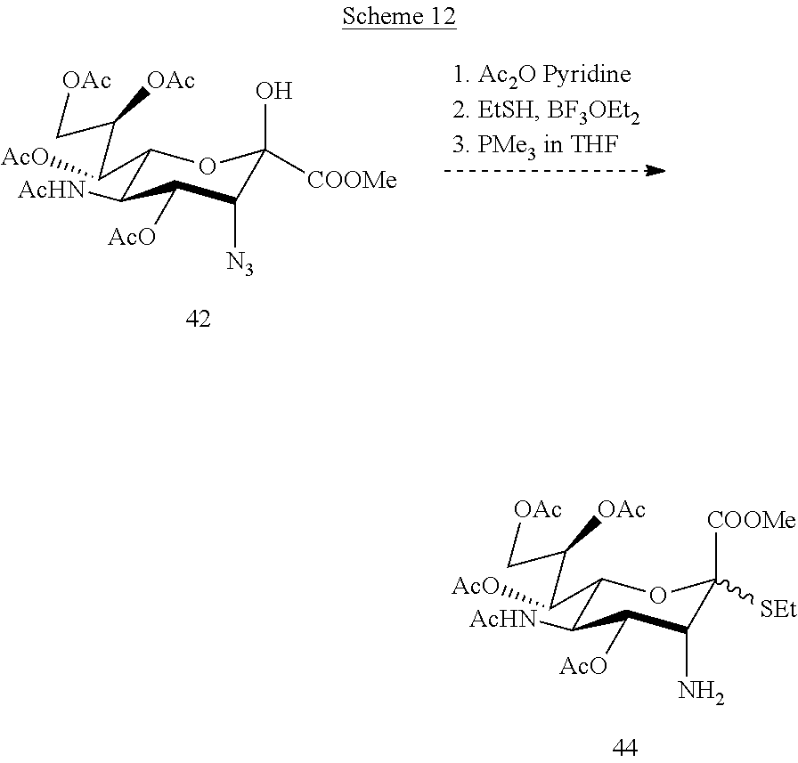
C1(C(C(C[OAc])[OAc])[AcO])C([AcHN])C([AcO])C([N3])C(O)([COOMe])O1.C1(C(C(C[OAc])[OAc])[AcO])C([AcHN])C([AcO])C(N)C([COOMe])([SEt])O1
